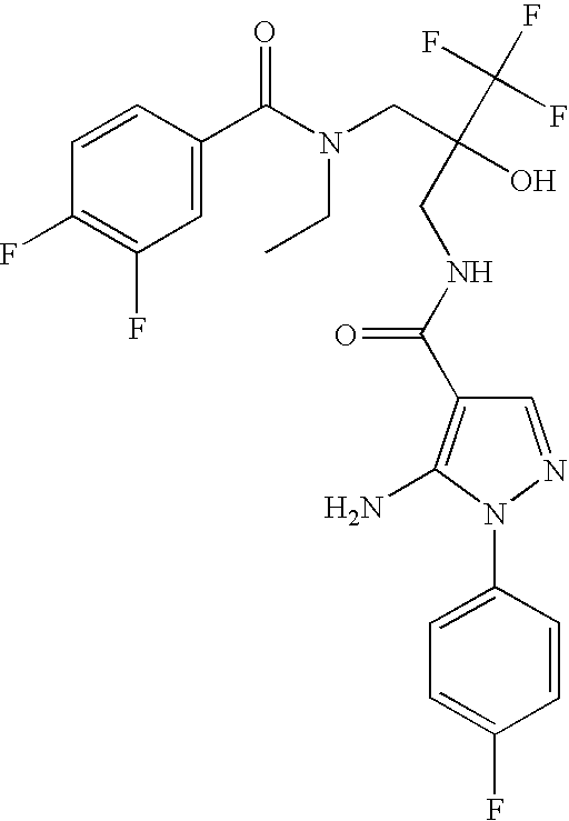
C1=C(N2N=CC(C(=O)NCC(CN(C(C3=CC(F)=C(F)C=C3)=O)CC)(O)C(F)(F)F)=C2N)C=CC(F)=C1
